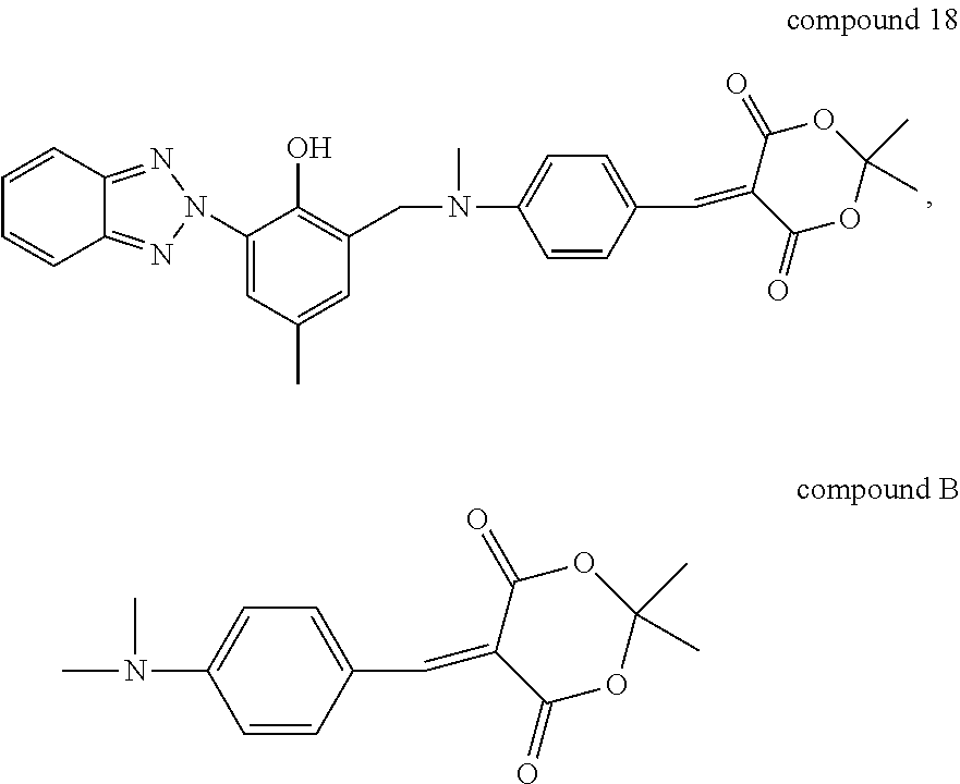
C1=CC2=NN(C3=CC(C)=CC(CN(C4=CC=C(C=C5C(=O)OC(C)(C)OC5=O)C=C4)C)=C3O)N=C2C=C1.C1=C(C=C2C(=O)OC(C)(C)OC2=O)C=CC(N(C)C)=C1
